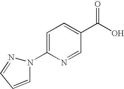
C1=CC=NN1C1=CC=C(C(O)=O)C=N1
